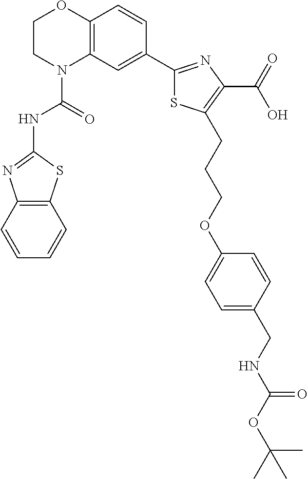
C1CN(C(=O)NC2=NC3=C(S2)C=CC=C3)C2=C(O1)C=CC(C1=NC(C(=O)O)=C(CCCOC3=CC=C(CNC(OC(C)(C)C)=O)C=C3)S1)=C2
